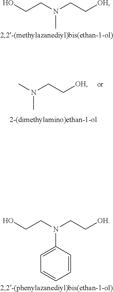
OCCN(CC[OH])C1=CC=CC=C1.OCCN(CC[OH])C.CN(CC[OH])C
